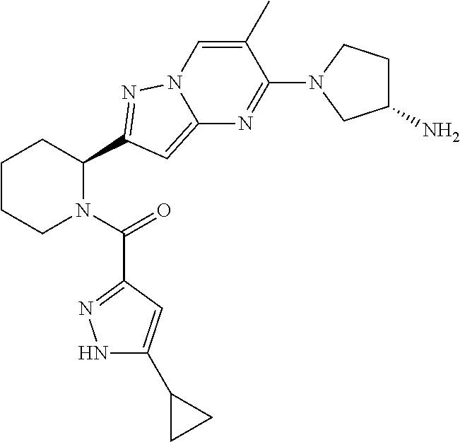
C1CCN(C(=O)C2=NNC(C3CC3)=C2)C(C2=NN3C=C(C)C(N4CC(N)CC4)=NC3=C2)C1
